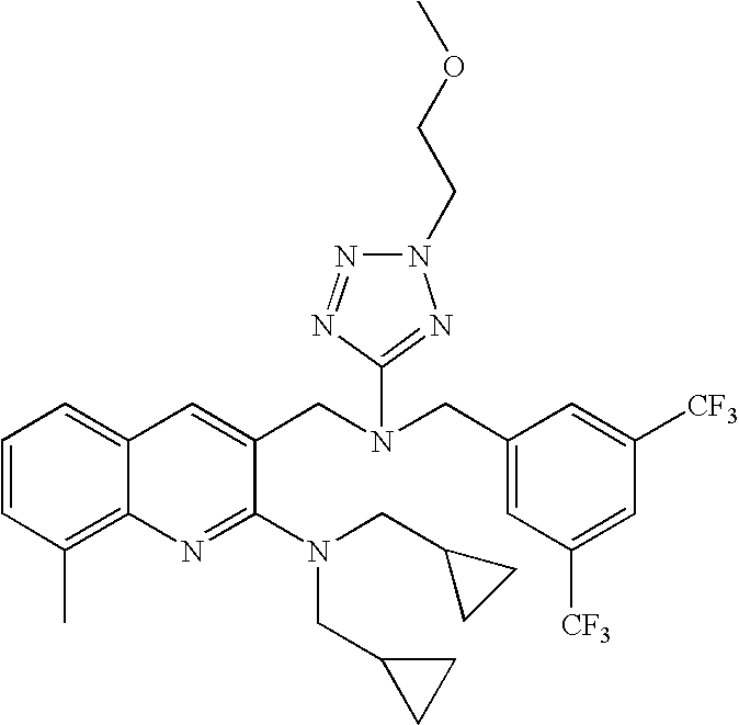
C1=CC(C)=C2C(=C1)C=C(CN(CC1=CC([CF3])=CC([CF3])=C1)C1=NN(CCOC)N=N1)C(N(CC1CC1)CC1CC1)=N2
